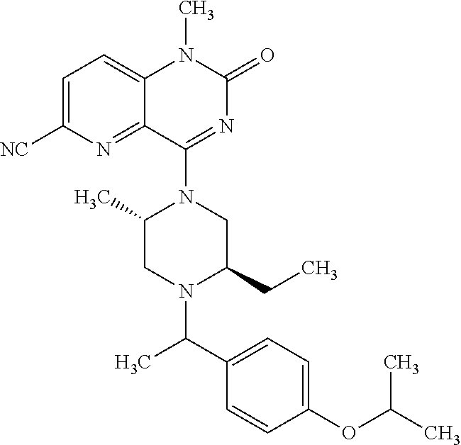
C1=C([NC])N=C2C(=C1)N(C)C(=O)N=C2N1C(C)CN(C(C2=CC=C(OC(C)C)C=C2)C)C(CC)C1
